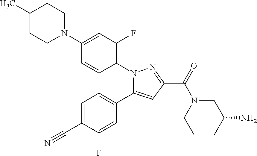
C1(N2CCC(C)CC2)=CC(F)=C(N2C(C3=CC=C(C#N)C(F)=C3)=CC(C(=O)N3CCCC(N)C3)=N2)C=C1
